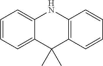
C1=CC=C2C(=C1)NC1=C(C2(C)C)C=CC=C1
